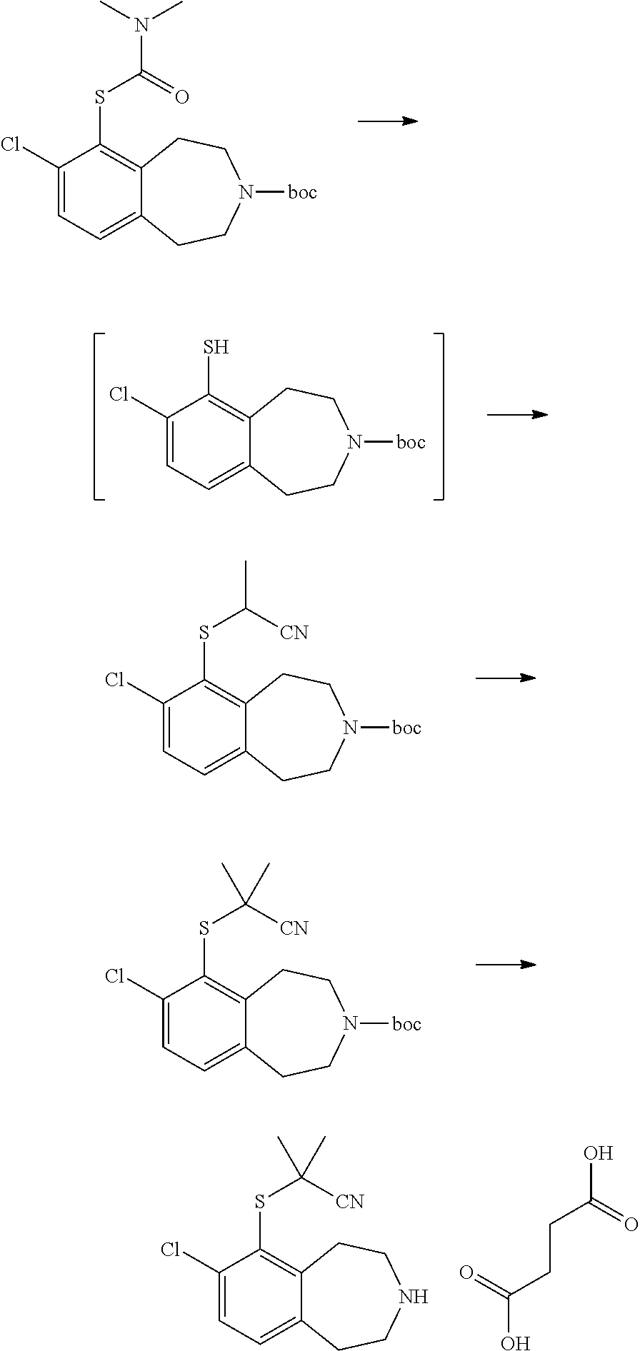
N(C(SC1=C2C(=CC=C1Cl)CCN([boc])CC2)=O)(C)C.SC1=C2C(=CC=C1Cl)CCN([boc])CC2.C(SC1=C2C(=CC=C1Cl)CCN([boc])CC2)([CN])C.C(SC1=C2C(=CC=C1Cl)CCN([boc])CC2)([CN])(C)C.C(SC1=C2C(=CC=C1Cl)CCNCC2)([CN])(C)C.C(CC(=O)O)C(=O)O
